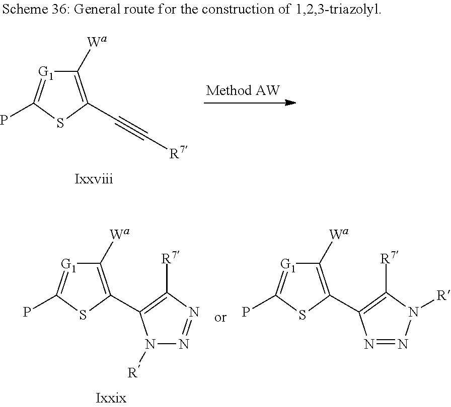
C1([Wa])=C(C2=C([R7])N([R])N=N2)SC(P)=[G1]1.C1([Wa])=C(C2=C([R7])N=NN2[R])SC(P)=[G1]1.C1([Wa])=C(C#C[R7])SC(P)=[G1]1
